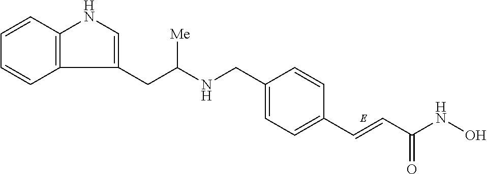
C12=C(C=CC=C1)NC=C2CC(NCC1=CC=C(C=CC(NO)=O)C=C1)[Me]
